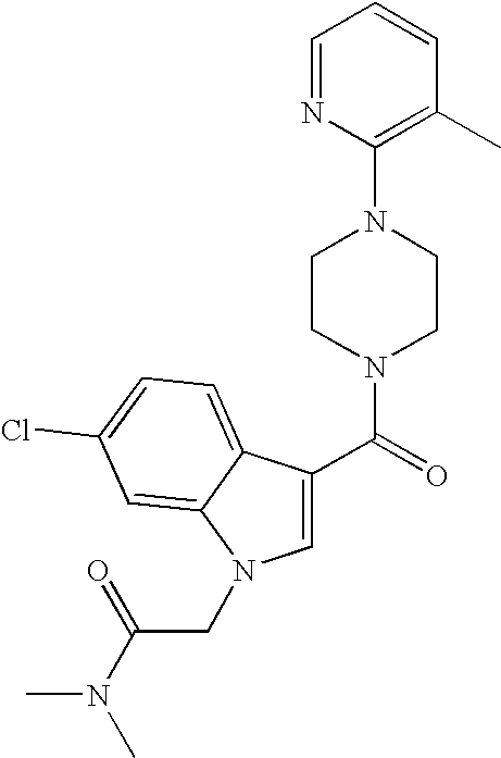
C(=O)(N1CCN(C2=C(C)C=CC=N2)CC1)C1=CN(CC(N(C)C)=O)C2=CC(Cl)=CC=C12
